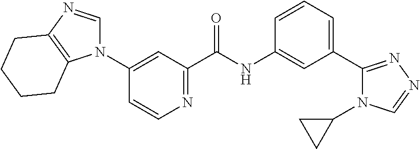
C1(N2C=NC3=C2CCCC3)=CC(C(NC2=CC(C3=NN=CN3C3CC3)=CC=C2)=O)=NC=C1
